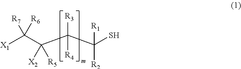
[X1]C(C(C(C(S)([R2])[R1])([R3])[R4])([X2])[R5])([R7])[R6]
